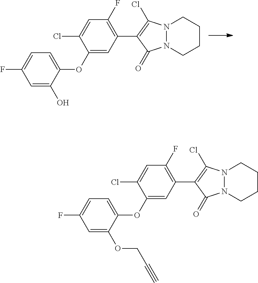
C1(OC2=CC=C(F)C=C2O)=CC(C2=C(Cl)N3N(C2=O)CCCC3)=C(F)C=C1Cl.C1(OC2=CC=C(F)C=C2OCC#C)=CC(C2=C(Cl)N3N(C2=O)CCCC3)=C(F)C=C1Cl
